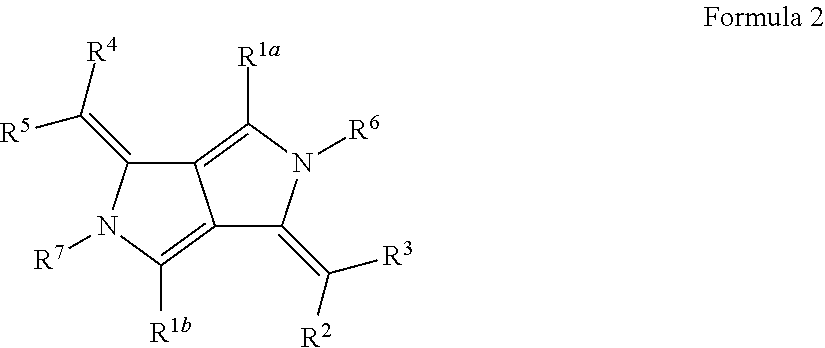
C12=C([R1a])N([R6])C(=C([R2])[R3])C1=C([R1b])N([R7])C2=C([R4])[R5]
